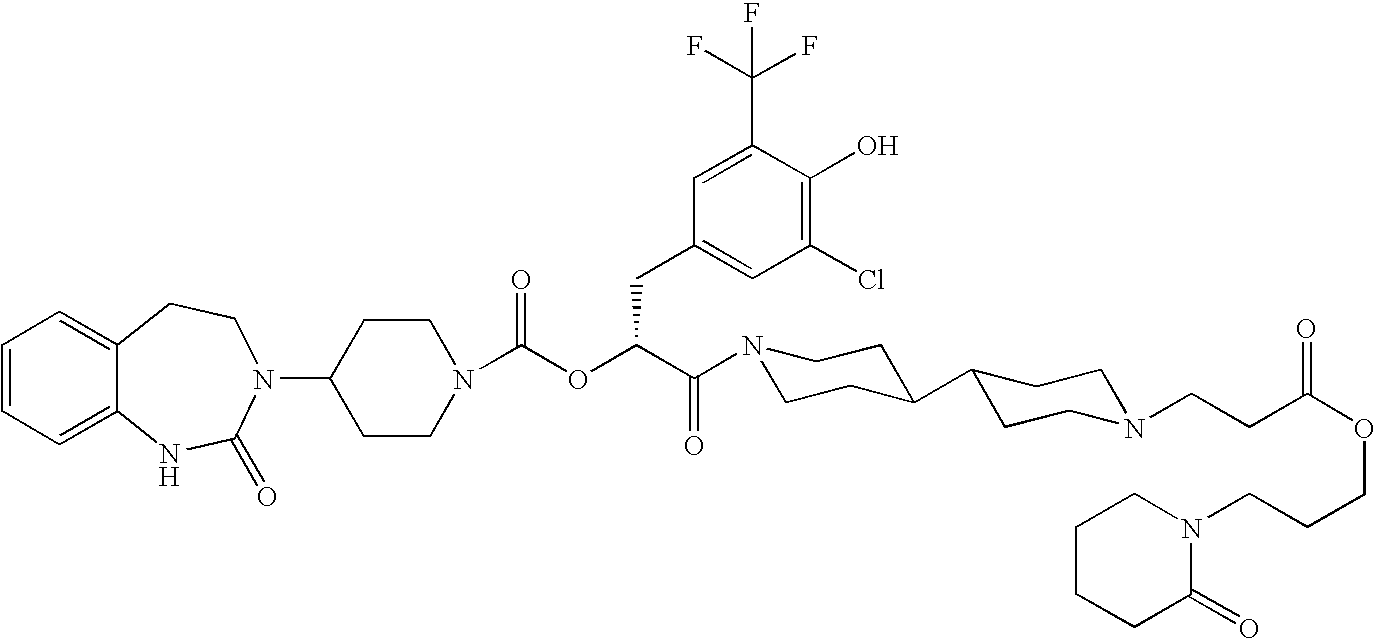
C1(N2C(=O)NC3=CC=CC=C3CC2)CCN(C(OC(C(=O)N2CCC(C3CCN(CCC(OCCCN4CCCCC4=O)=O)CC3)CC2)CC2=CC(Cl)=C(O)C(C(F)(F)F)=C2)=O)CC1
